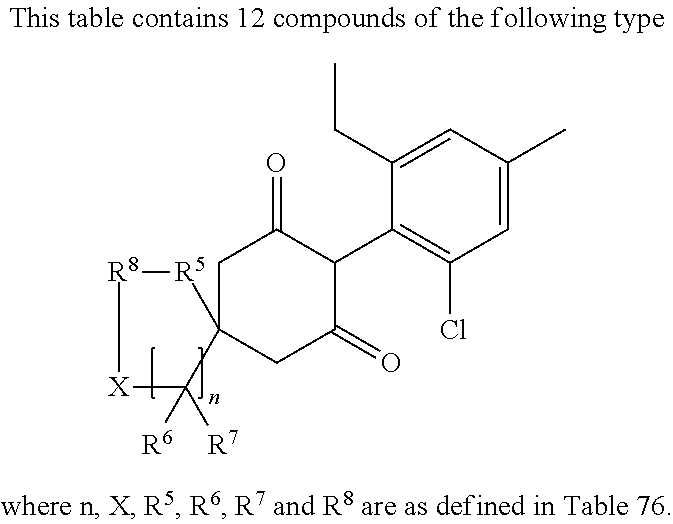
C1(CC)=CC(C)=CC(Cl)=C1C1C(=O)CC2(CC1=O)C([R6])([R7])[X][R8][R5]2
